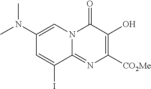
C1(N(C)C)=CN2C(=NC([CO2Me])=C(O)C2=O)C(I)=C1
